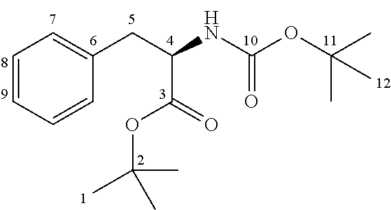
C1=CC=CC(CC(NC(OC(C)(C)C)=O)C(OC(C)(C)C)=O)=C1
